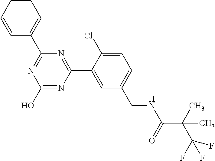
C1(C2=NC(O)=NC(C3=CC(CNC(=O)C(C)(C)C(F)(F)F)=CC=C3Cl)=N2)=CC=CC=C1
